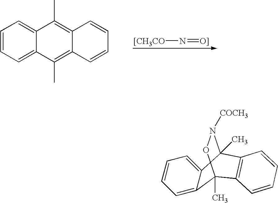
C1=CC=C2C(=C1)C(C)=C1C(=C2C)C=CC=C1.[[CH3CO]N=[O]].C1=CC=C2C(=C1)C1(C)N([COCH3])OC2(C)C2=C1C=CC=C2
